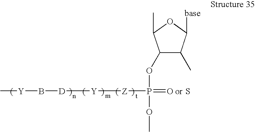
C1(OP(=O)(OC)[Z][Y][D]B[Y]C)C(C)C([base])OC1C.S
